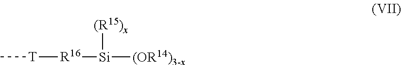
[Si]([(R15)x])([R16][T]C)[(OR14)3-x]
